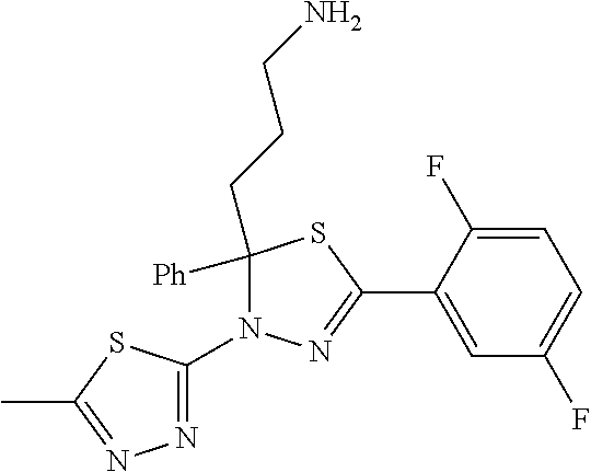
C1([Ph])(CCCN)N(C2=NN=C(C)S2)N=C(C2=CC(F)=CC=C2F)S1
